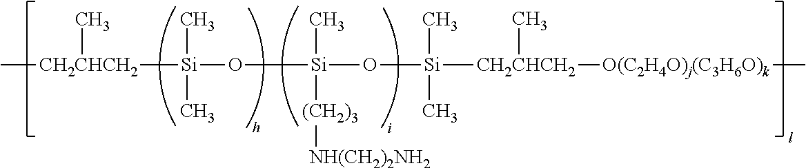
O([Si]([CH2CHCH2](C)C)(C)C)[Si](O[Si]([CH2CHCH2]([O(C2H4O)j(C3H6O)k]C)C)(C)C)([(CH2)3][NH(CH2)2NH2])C
